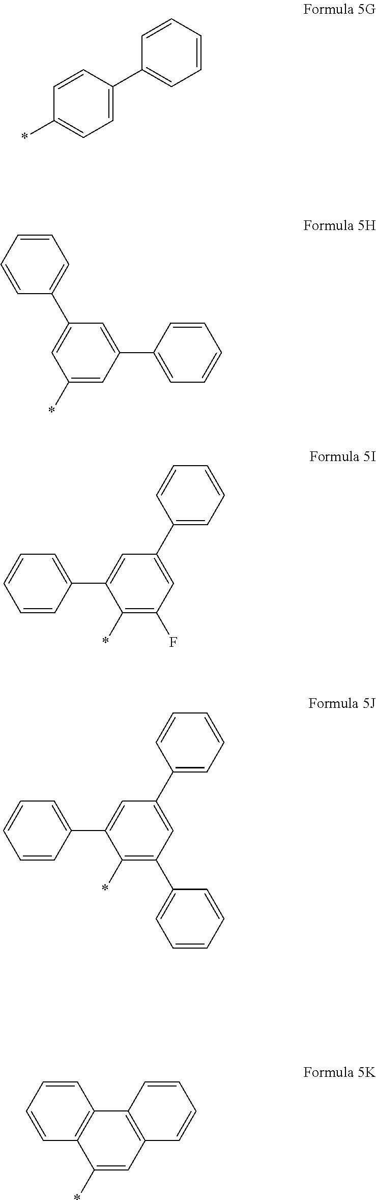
C1=C(C2=CC=CC=C2)C=CC(*)=C1.C1=CC=CC(C2=CC(*)=CC(C3=CC=CC=C3)=C2)=C1.C1(*)=C(F)C=C(C2=CC=CC=C2)C=C1C1=CC=CC=C1.C1(*)=C(C2=CC=CC=C2)C=C(C2=CC=CC=C2)C=C1C1=CC=CC=C1.C1=CC=CC2=C1C1=C(C=C2*)C=CC=C1
